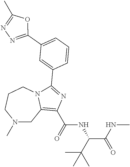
N1(C)CC2=C(C(=O)NC(C(NC)=O)C(C)(C)C)N=C(C3=CC(C4=NN=C(C)O4)=CC=C3)N2CCC1
